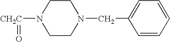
N1([CH2C]=O)CCN(CC2=CC=CC=C2)CC1
